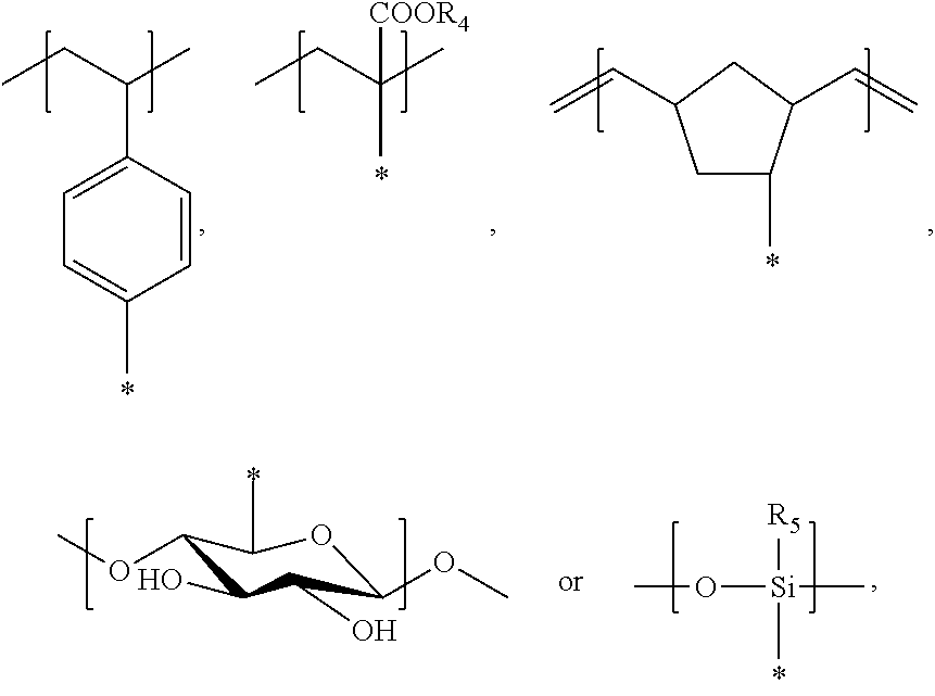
C1=CC(C(CC)C)=CC=C1C.CC(CC)(C)[COOR4].C1C(C)C(C=C)CC1C=C.C1(OC)C(O)C(O)C(OC)OC1C.CO[Si](C)([R5])C
